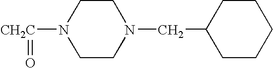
N1([CH2C]=O)CCN(CC2CCCCC2)CC1
